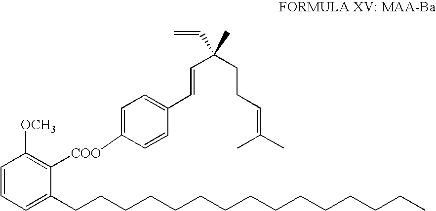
C1=CC=C(CCCCCCCCCCCCCCC)C([COO]C2=CC=C(C=CC(CCC=C(C)C)(C=C)C)C=C2)=C1[OCH3]
